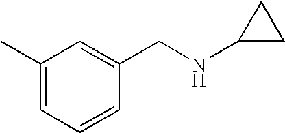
C1(C)=CC=CC(CNC2CC2)=C1
